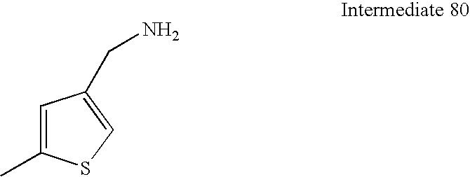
C1=C(C)SC=C1CN
